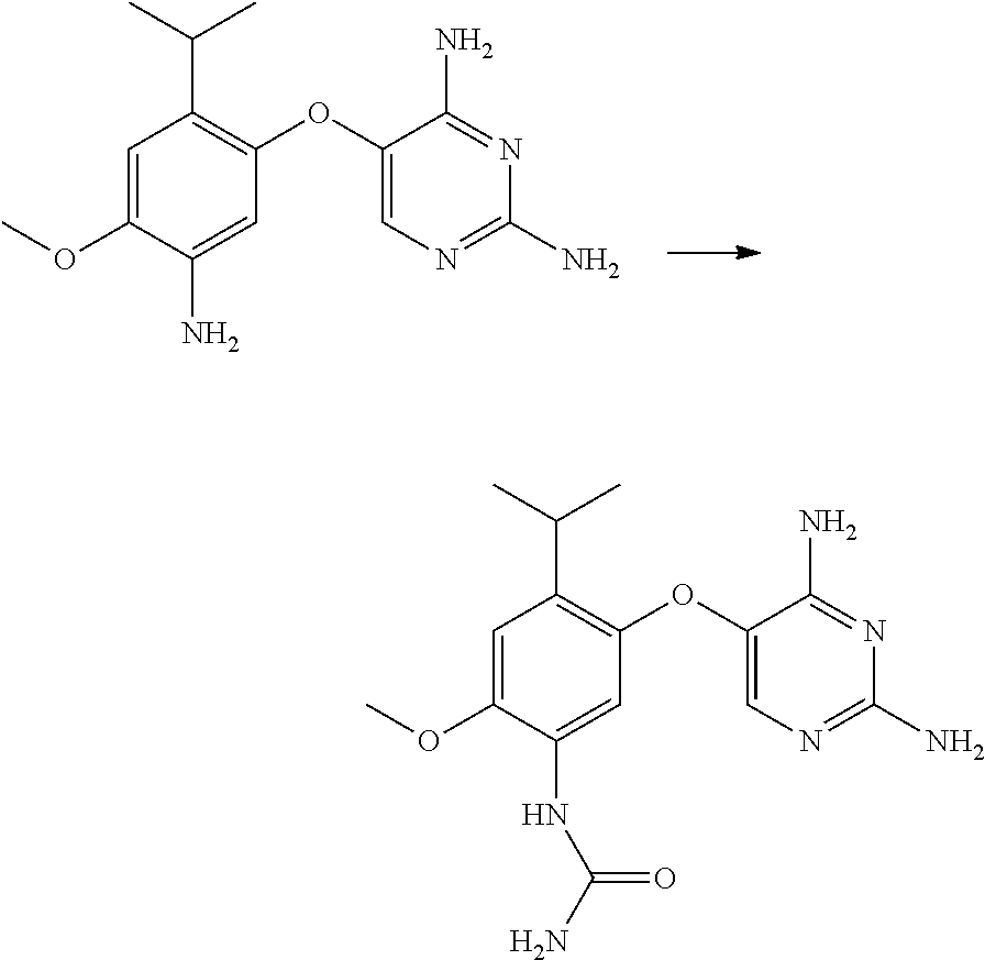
O(C1=C(C(C)C)C=C(OC)C(N)=C1)C1=CN=C(N)N=C1N.O(C1=C(C(C)C)C=C(OC)C(NC(N)=O)=C1)C1=CN=C(N)N=C1N
